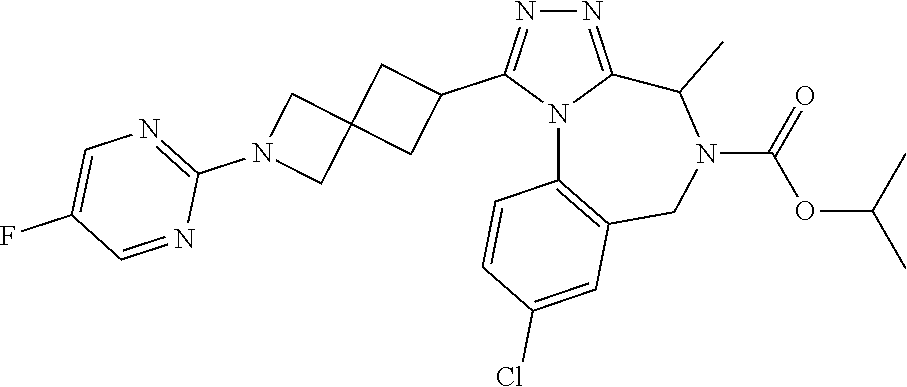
N1=C2N(C(C3CC4(C3)CN(C3=NC=C(F)C=N3)C4)=N1)C1=C(CN(C(=O)OC(C)C)C2C)C=C(Cl)C=C1
